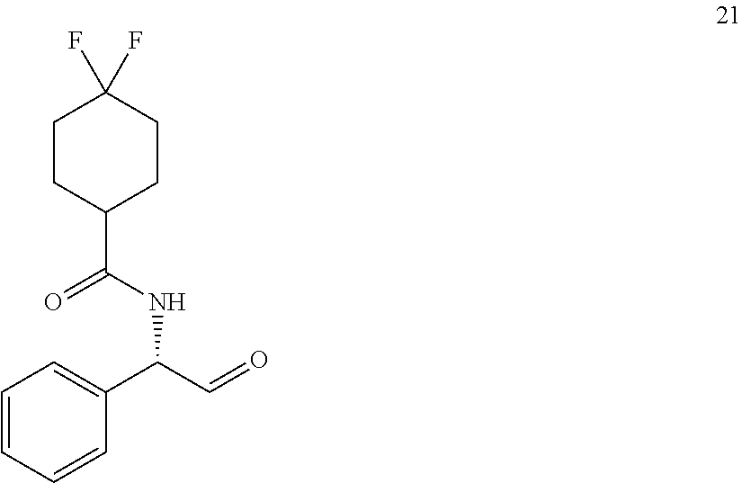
C1CC(C(NC(C=O)C2=CC=CC=C2)=O)CCC1(F)F
